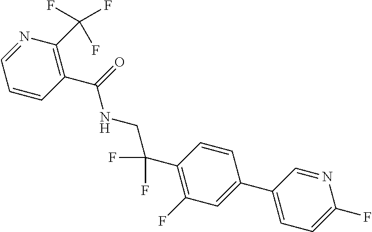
C1(C2=CC=C(F)N=C2)=CC(F)=C(C(F)(F)CNC(C2=C(C(F)(F)F)N=CC=C2)=O)C=C1
